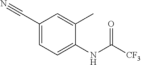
C1(C#N)=CC=C(NC([CF3])=O)C(C)=C1
